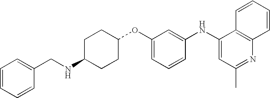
C1(OC2CCC(NCC3=CC=CC=C3)CC2)=CC=CC(NC2=CC(C)=NC3=C2C=CC=C3)=C1
